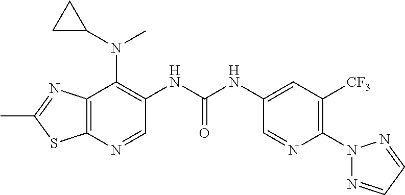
C12=C(N=CC(NC(NC3=CC([CF3])=C(N4N=CC=N4)N=C3)=O)=C1N(C1CC1)C)SC(C)=N2
